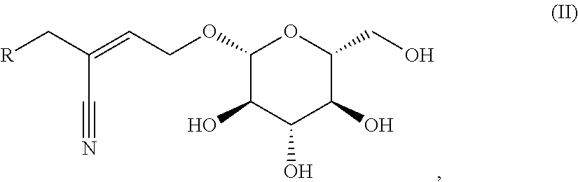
C1(OCC=C(C[R])C#N)C(O)C(O)C(O)C(CO)O1
